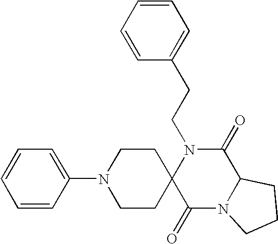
C(N1C2(C(=O)N3C(C1=O)CCC3)CCN(C1=CC=CC=C1)CC2)CC1=CC=CC=C1
